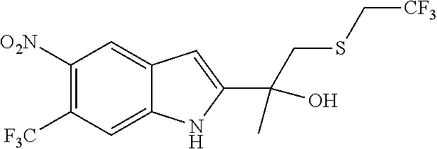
C1([O2N])=C([F3C])C=C2C(=C1)C=C(C(O)(C)CSC[CF3])N2
